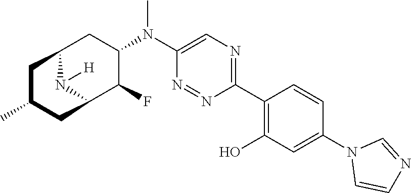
C1(C2=C(O)C=C(N3C=CN=C3)C=C2)=NC=C(N(C2CC3N([H])C(C2F)CC(C)C3)C)N=N1
